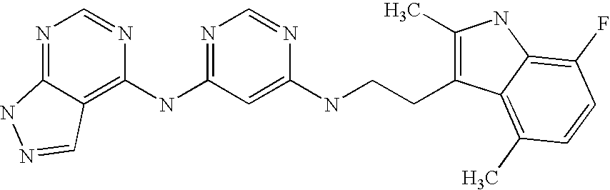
C1(NC2=NC=NC(NCCC3=C(C)NC4=C(F)C=CC(C)=C34)=C2)=C2C(=NC=N1)NN=C2
